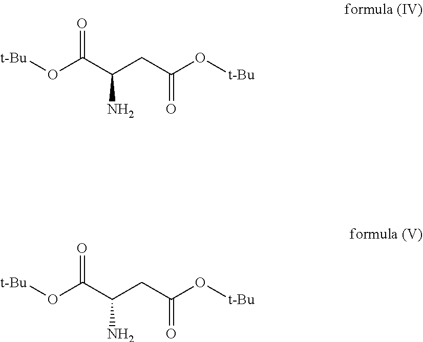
[t-Bu]OC(C(CC(O[t-Bu])=O)N)=O.[t-Bu]OC(C(CC(O[t-Bu])=O)N)=O
